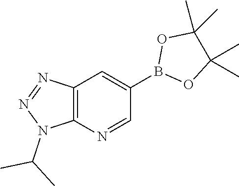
B1(C2=CC3=C(N=C2)N(C(C)C)N=N3)OC(C)(C)C(C)(C)O1
